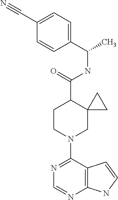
N1=C(N2CC3(C(C(=O)NC(C4=CC=C(C#N)C=C4)C)CC2)CC3)C2=C(N=C1)NC=C2
